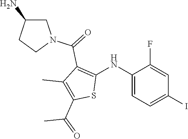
C1(NC2=C(C(=O)N3CC(N)CC3)C(C)=C(C(=O)C)S2)=CC=C(I)C=C1F
